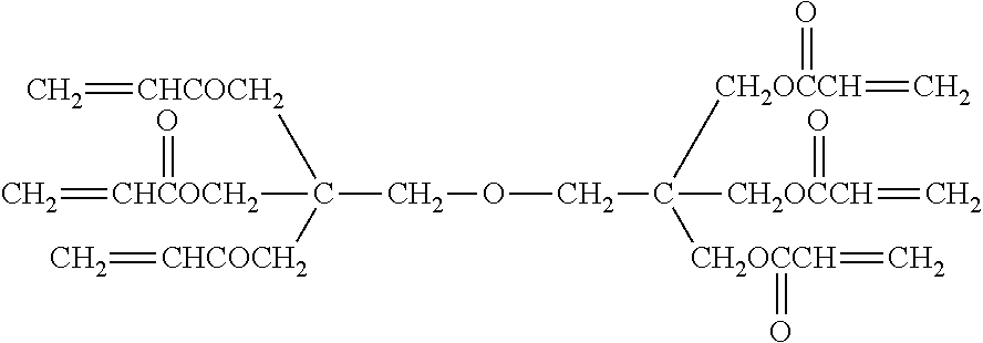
C(COCC([CH2OCCH](=C)=O)([CH2OCCH](=C)=O)[CH2OCCH](=O)=C)([CHCOCH2]=C)([CHCOCH2]=C)[CHCOCH2](=O)=C
